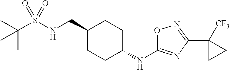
C(S(NCC1CCC(NC2=NC(C3([CF3])CC3)=NO2)CC1)(=O)=O)(C)(C)C
